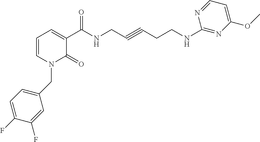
C1=C(F)C(F)=CC(CN2C(=O)C(C(NCC#CCCNC3=NC(OC)=CC=N3)=O)=CC=C2)=C1
